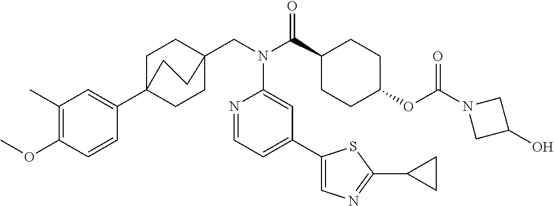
C1(C)=C(OC)C=CC(C23CCC(CN(C4=CC(C5=CN=C(C6CC6)S5)=CC=N4)C(=O)C4CCC(OC(=O)N5CC(O)C5)CC4)(CC2)CC3)=C1
